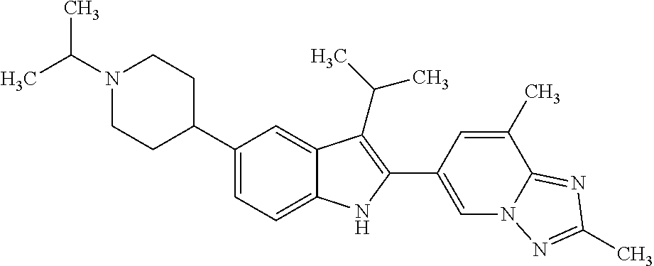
C(N1CCC(C2=CC=C3C(=C2)C(C(C)C)=C(C2=CN4C(=NC(C)=N4)C(C)=C2)N3)CC1)(C)C
